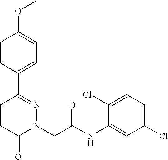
C1=CC(C2=NN(CC(NC3=CC(Cl)=CC=C3Cl)=O)C(=O)C=C2)=CC=C1OC
